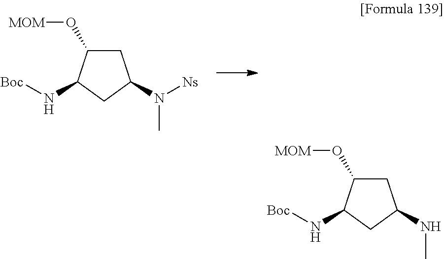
C1C(O[MOM])C(N[Boc])CC1N([Ns])C.C1C(O[MOM])C(N[Boc])CC1NC
